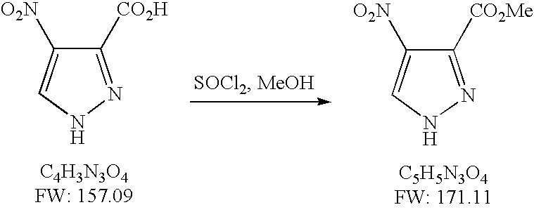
C1([CO2H])=NNC=C1[O2N].C1([CO2Me])=NNC=C1[O2N]
